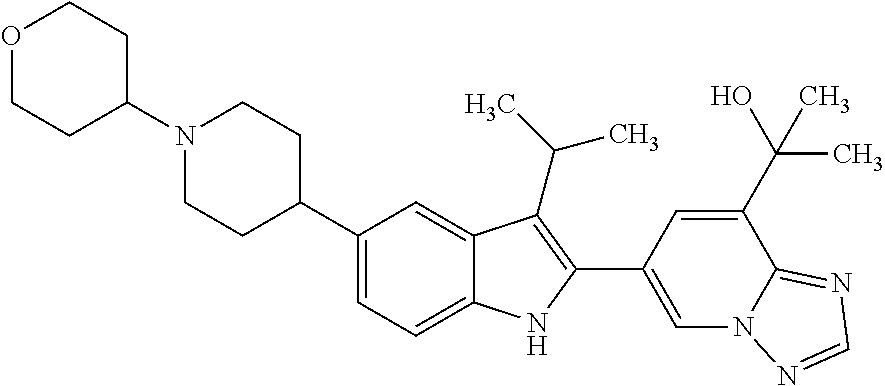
N1(C2CCOCC2)CCC(C2=CC=C3C(=C2)C(C(C)C)=C(C2=CN4C(=NC=N4)C(C(O)(C)C)=C2)N3)CC1
